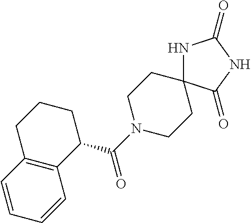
C(=O)(C1CCCC2=C1C=CC=C2)N1CCC2(CC1)NC(=O)NC2=O
